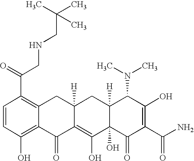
C1=CC(O)=C2C(=C1C(CNCC(C)(C)C)=O)CC1([H])C(=C(O)C3(O)C([H])(C1)C(N(C)C)C(O)=C(C(N)=O)C3=O)C2=O
